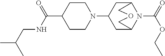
C1(C(=O)NCC(C)C)CCN(C2CC3N(C(=O)OCC)C(C2)COC3)CC1
